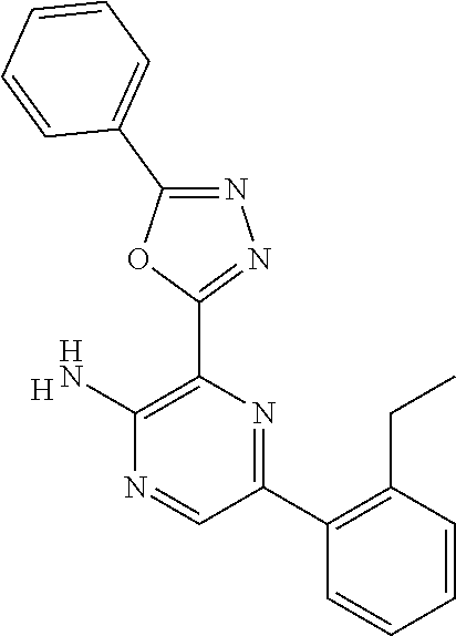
[H].C1(N)=C(C2=NN=C(C3=CC=CC=C3)O2)N=C(C2=C(CC)C=CC=C2)C=N1
